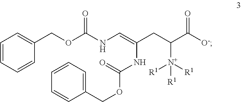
C1=CC=CC(COC(NC=C(CC(C([O-])=O)[N+]([R1])([R1])[R1])NC(=O)OCC2=CC=CC=C2)=O)=C1
